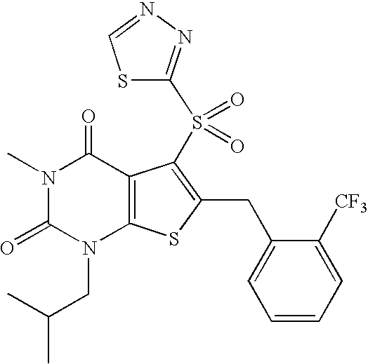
N1(C)C(=O)N(CC(C)C)C2=C(C1=O)C(S(C1=NN=CS1)(=O)=O)=C(CC1=CC=CC=C1[CF3])S2
